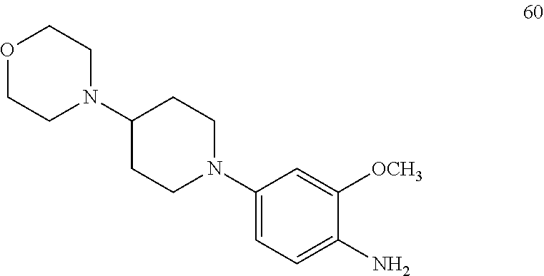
C1(N2CCOCC2)CCN(C2=CC=C(N)C([OCH3])=C2)CC1
